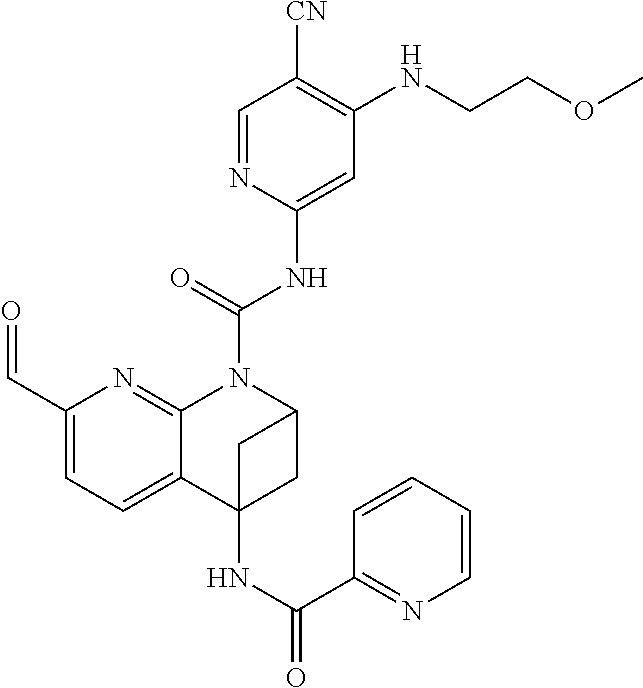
C1(C=O)=CC=C2C(=N1)N(C(NC1=CC(NCCOC)=C([CN])C=N1)=O)C1CC2(NC(C2=NC=CC=C2)=O)C1
